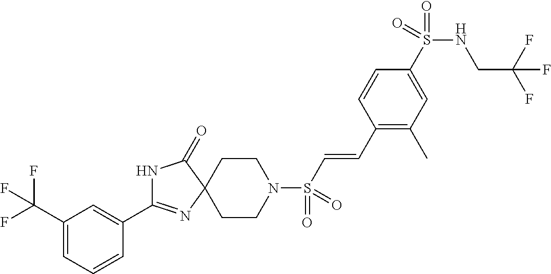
C1(C(F)(F)F)=CC=CC(C2=NC3(C(=O)N2)CCN(S(C=CC2=C(C)C=C(S(NCC(F)(F)F)(=O)=O)C=C2)(=O)=O)CC3)=C1
